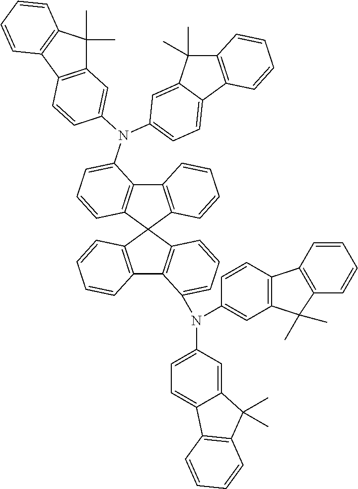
C12=C(C3(C4=C1C(N(C1=CC5=C(C6=C(C5(C)C)C=CC=C6)C=C1)C1=CC=C5C(=C1)C(C)(C)C1=C5C=CC=C1)=CC=C4)C1=C(C4=C3C=CC=C4N(C3=CC=C4C(=C3)C(C)(C)C3=C4C=CC=C3)C3=CC4=C(C=C3)C3=C(C=CC=C3)C4(C)C)C=CC=C1)C=CC=C2
